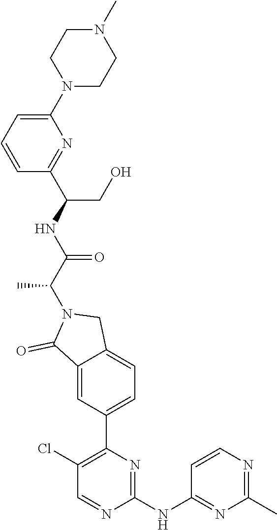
C1(N2CCN(C)CC2)=CC=CC(C(NC(C(N2C(=O)C3=CC(C4=C(Cl)C=NC(NC5=NC(C)=NC=C5)=N4)=CC=C3C2)C)=O)CO)=N1
